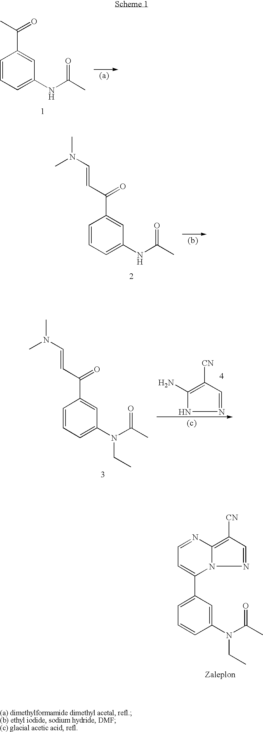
N1=CC([CN])=C(N)N1.C1=CC=C(N(C(C)=O)CC)C=C1C(C=CN(C)C)=O.C1=NC2=C([CN])C=NN2C(C2=CC=CC(N(CC)C(C)=O)=C2)=C1.C1=CC=C(NC(C)=O)C=C1C(C)=O.C1=CC=C(NC(C)=O)C=C1C(C=CN(C)C)=O
